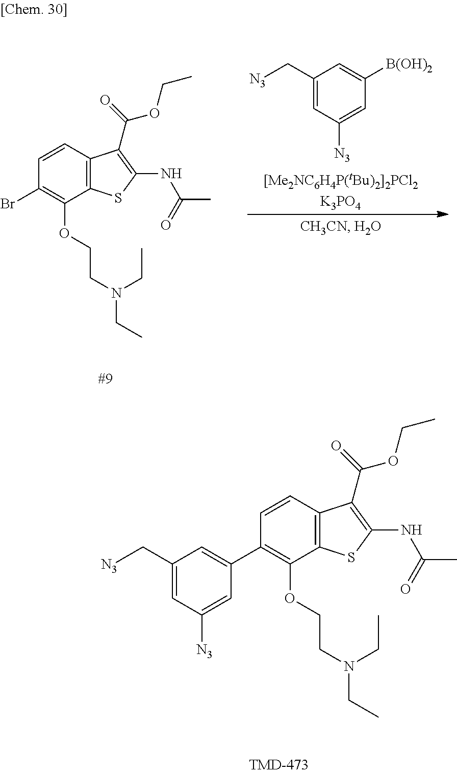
C12=C(C=CC(C3=CC(C[N3])=CC([N3])=C3)=C1OCCN(CC)CC)C(C(=O)OCC)=C(NC(C)=O)S2.C1(C[N3])=CC([N3])=CC([B(OH)2])=C1.C12=C(C=CC(Br)=C1OCCN(CC)CC)C(C(=O)OCC)=C(NC(C)=O)S2
